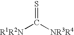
S=C([NR3R4])[R1R2N]
